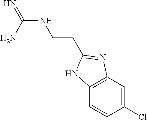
N(C(N)=N)CCC1=NC2=C(C=CC(Cl)=C2)N1
